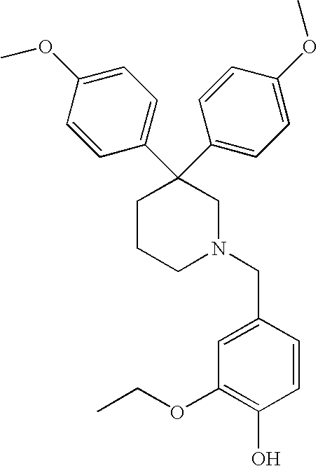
C1CCN(CC2=CC(OCC)=C(O)C=C2)CC1(C1=CC=C(OC)C=C1)C1=CC=C(OC)C=C1
